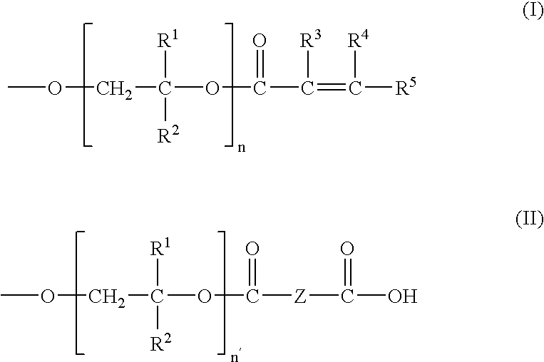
O(C)CC([R1])([R2])OC(=O)C([R3])=C([R4])[R5].O(C)CC([R1])([R2])OC(=O)[Z]C(=O)O
